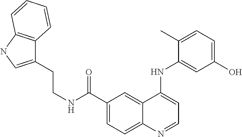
C(NC(C1=CC=C2C(=C1)C(NC1=CC(O)=CC=C1C)=CC=N2)=O)CC1=CNC2=C1C=CC=C2
